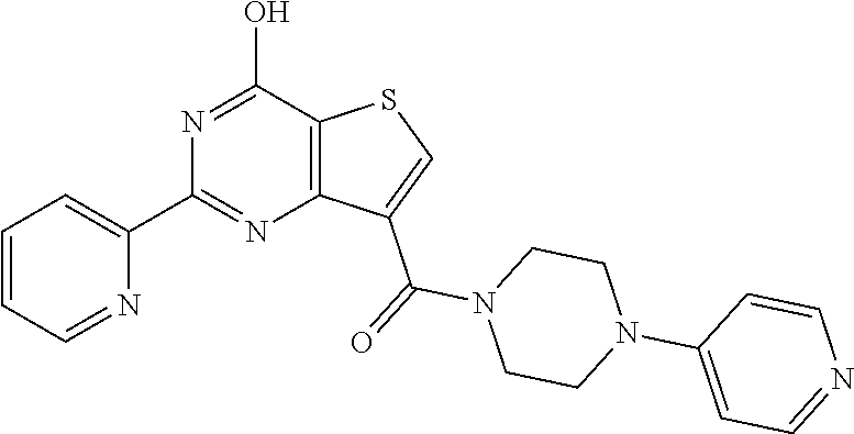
C1=CC=NC(C2=NC3=C(C(O)=N2)SC=C3C(=O)N2CCN(C3=CC=NC=C3)CC2)=C1
